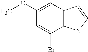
C1=C(Br)C2=C(C=C1OC)C=CN2
